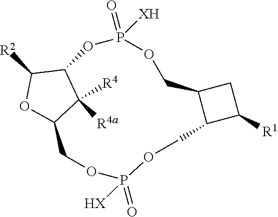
C12C([R2])OC(C1([R4])[R4a])COP(=O)([HX])OCC1C(COP(=O)([XH])O2)CC1[R1]
